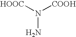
[HOOC]N([COOH])N
